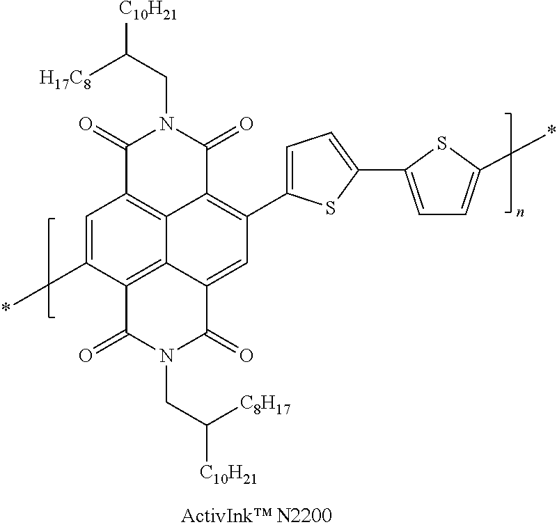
C1=C(*)C2=C3C4=C1C(=O)N(CC([H17C8])[C10H21])C(=O)C4=C(C1=CC=C(C4=CC=C(*)S4)S1)C=C3C(=O)N(CC([C8H17])[C10H21])C2=O
